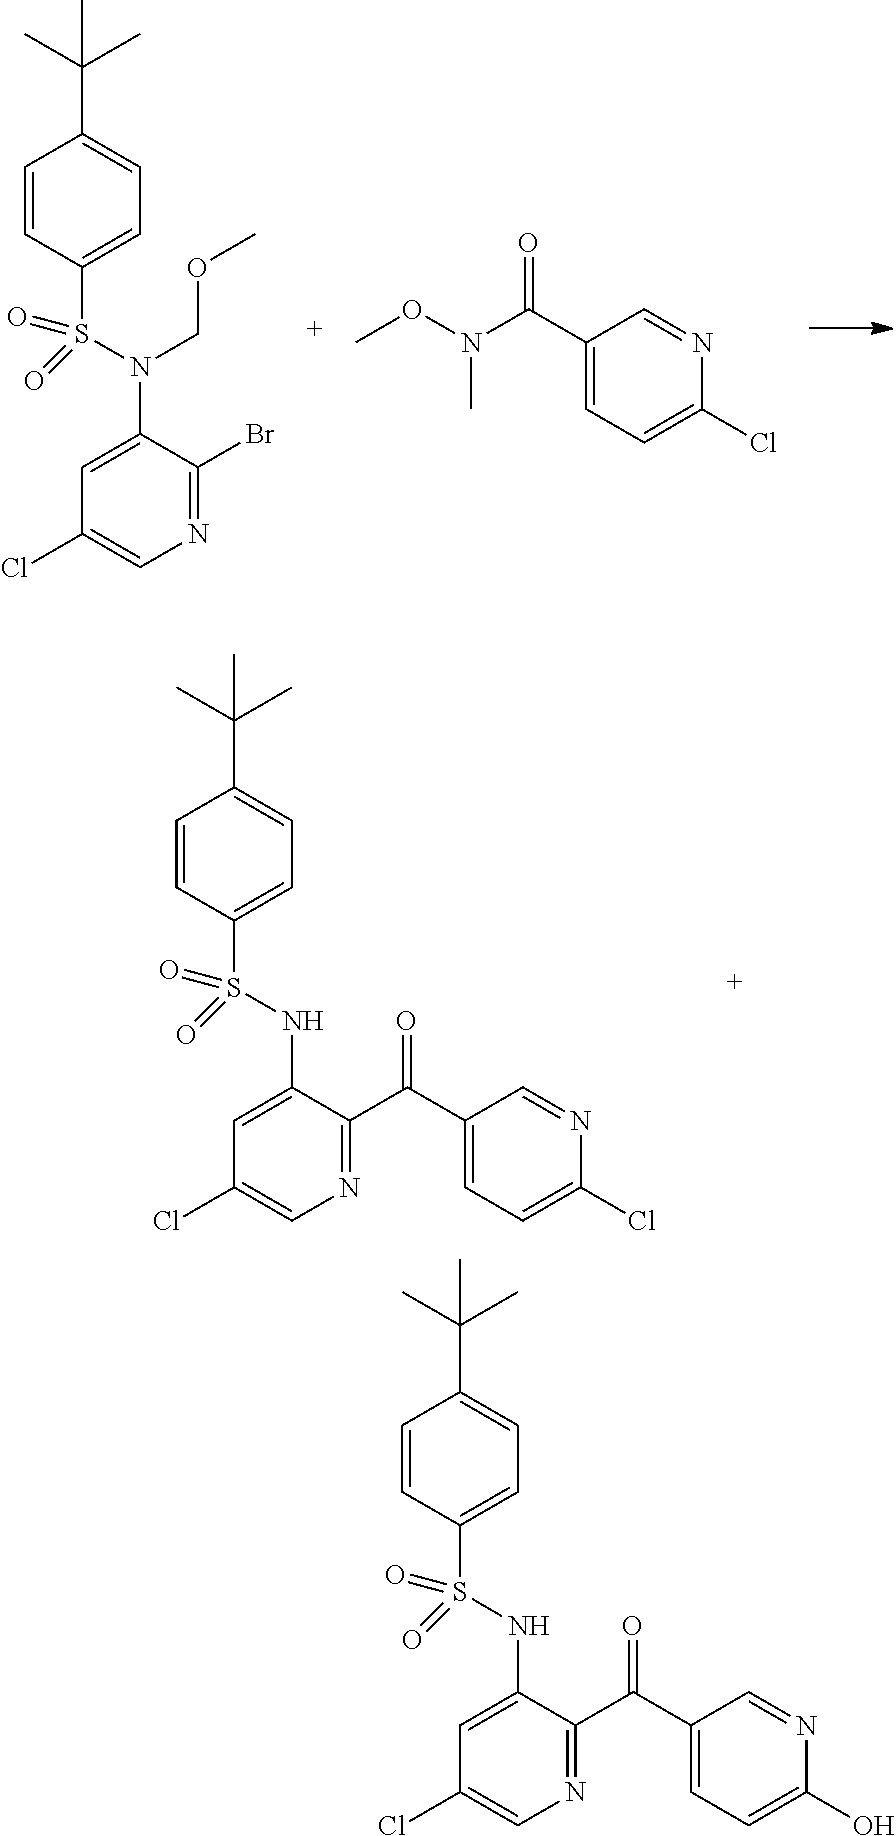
C1=CC(S(N(C2=CC(Cl)=CN=C2Br)COC)(=O)=O)=CC=C1C(C)(C)C.CN(C(C1=CC=C(Cl)N=C1)=O)OC.C1=CC(S(NC2=CC(Cl)=CN=C2C(C2=CC=C(Cl)N=C2)=O)(=O)=O)=CC=C1C(C)(C)C.C1=CC(S(NC2=CC(Cl)=CN=C2C(C2=CC=C(O)N=C2)=O)(=O)=O)=CC=C1C(C)(C)C
